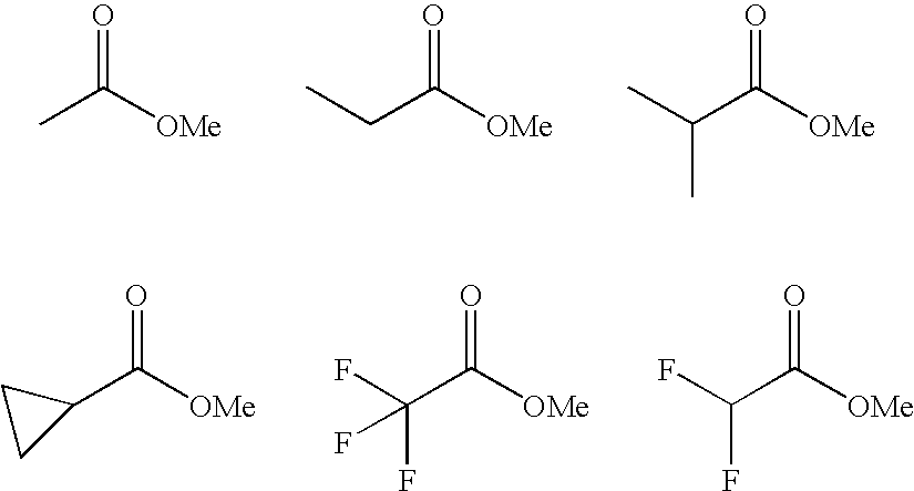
O=C([OMe])C.O=C([OMe])CC.O=C([OMe])C(C)C.O=C([OMe])C1CC1.O=C([OMe])C(F)(F)F.O=C([OMe])C(F)F
